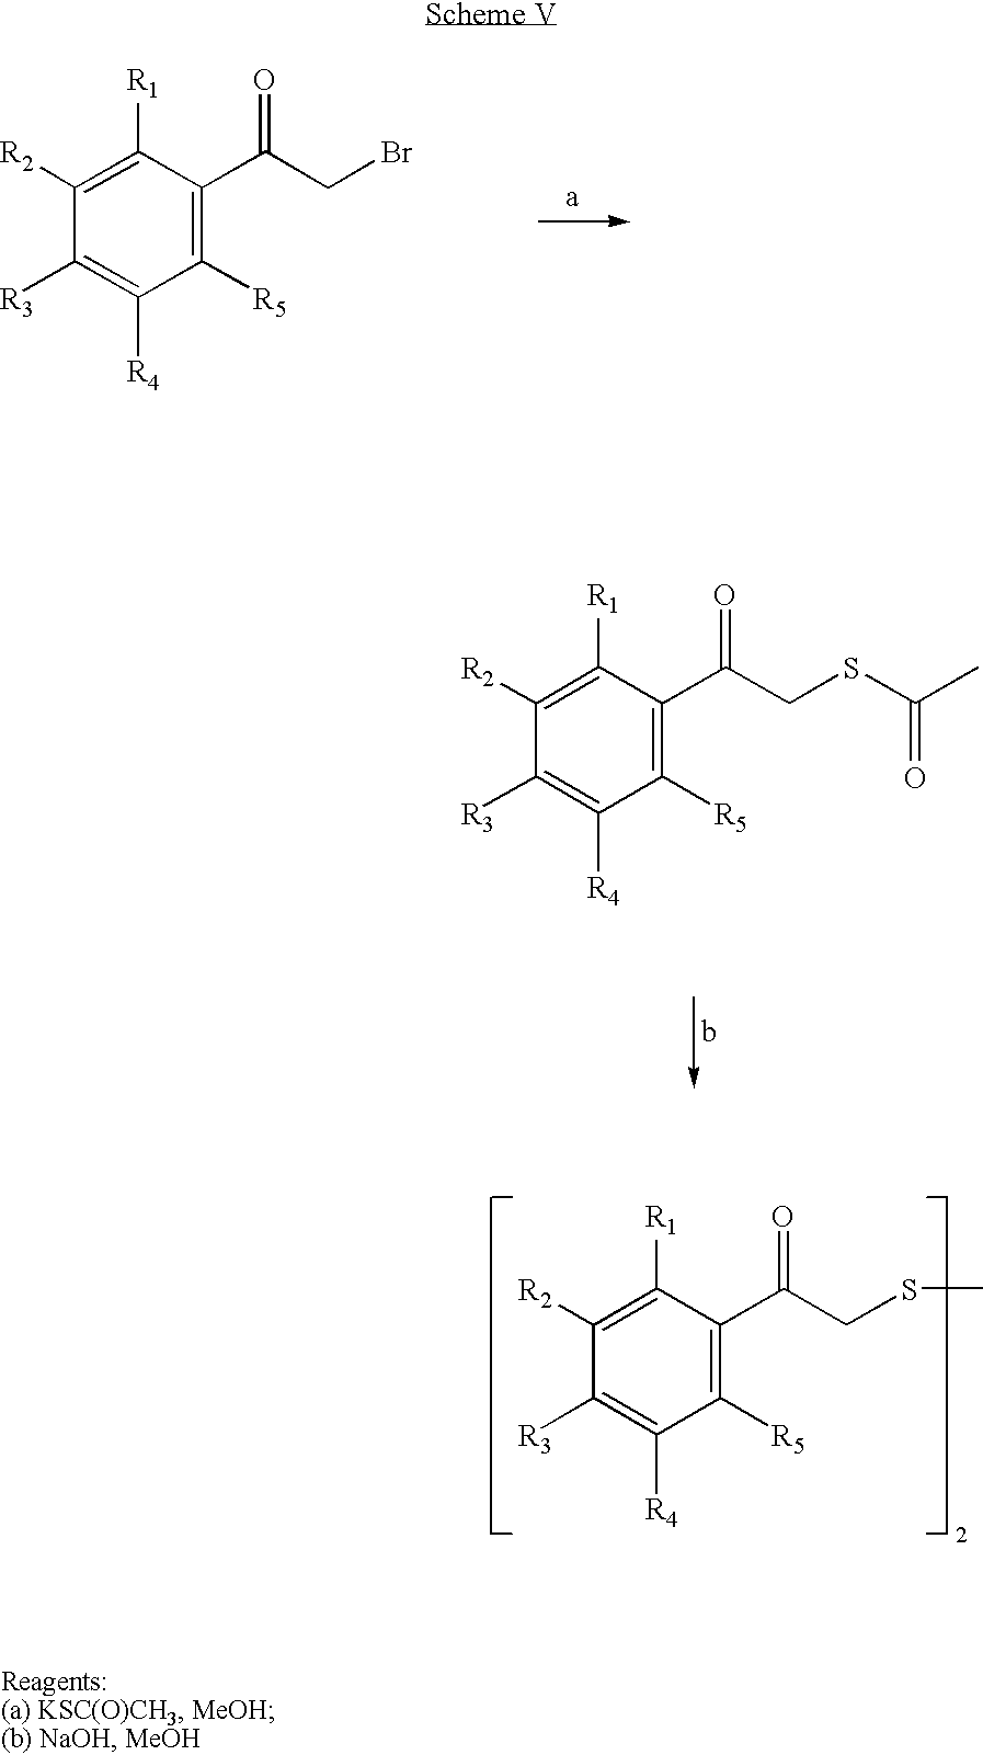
C1([R2])=C([R1])C(C(CSC)=O)=C([R5])C([R4])=C1[R3].C1([R2])=C([R1])C(C(CBr)=O)=C([R5])C([R4])=C1[R3].C1([R2])=C([R1])C(C(CSC(C)=O)=O)=C([R5])C([R4])=C1[R3]
